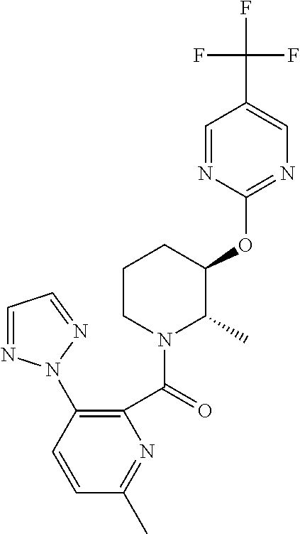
C1=CC(N2N=CC=N2)=C(C(=O)N2C(C)C(OC3=NC=C(C(F)(F)F)C=N3)CCC2)N=C1C
